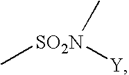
C[SO2N]([Y])C
